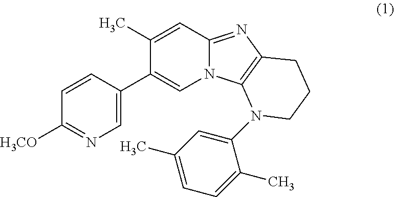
C1=C(C2=CN3C(=NC4=C3N(C3=CC(C)=CC=C3C)CCC4)C=C2C)C=CC([H3CO])=N1
